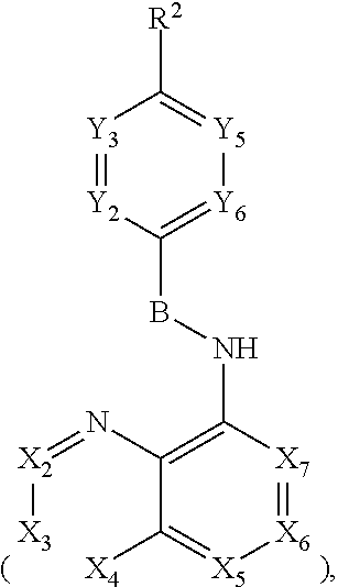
[Y3]1=[Y2]C(BNC2=C(N=[X2][X3])C([X4])=[X5][X6]=[X7]2)=[Y6][Y5]=C1[R2]
